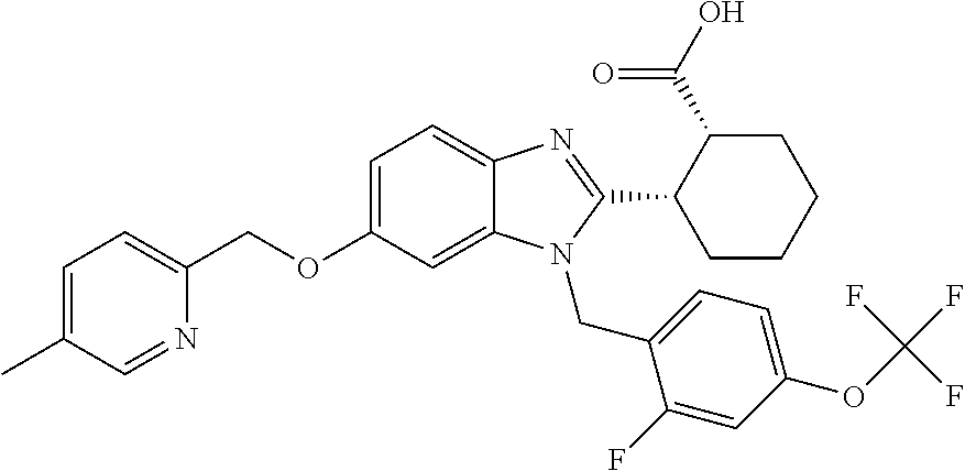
C1=C(C)C=NC(COC2=CC=C3C(=C2)N(CC2=CC=C(OC(F)(F)F)C=C2F)C(C2CCCCC2C(=O)O)=N3)=C1
